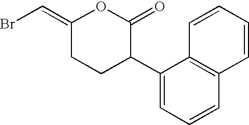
C1(=CBr)CCC(C2=CC=CC3=C2C=CC=C3)C(=O)O1
